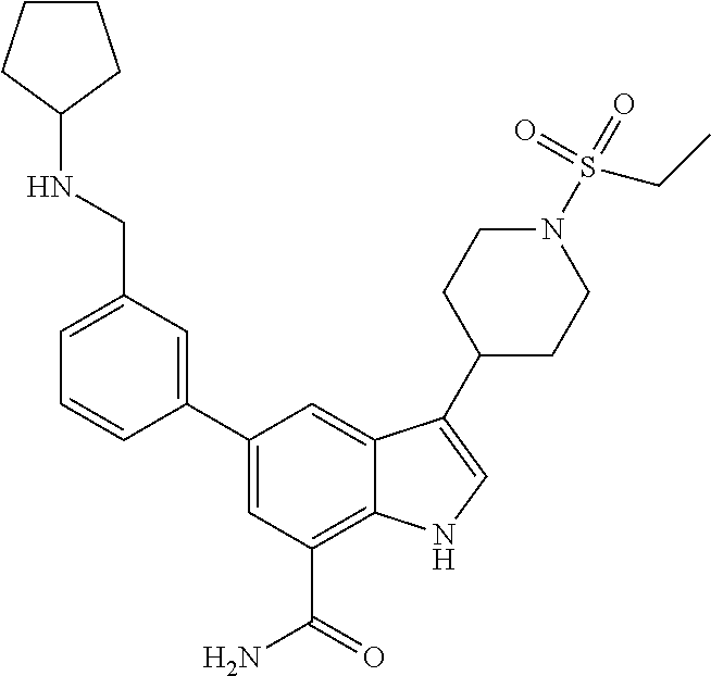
C1=CC(C2=CC(C(=O)N)=C3C(=C2)C(C2CCN(S(=O)(=O)CC)CC2)=CN3)=CC(CNC2CCCC2)=C1
